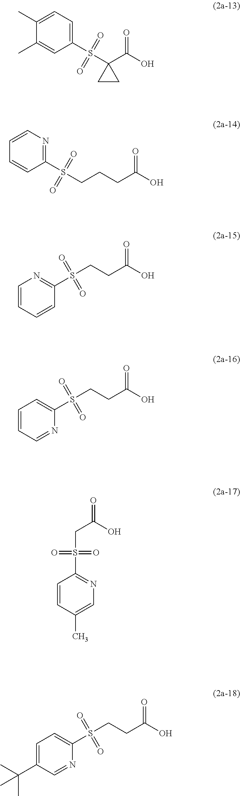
C1(S(C2(C(O)=O)CC2)(=O)=O)=CC=C(C)C(C)=C1.C1(S(CCCC(O)=O)(=O)=O)=NC=CC=C1.C1(S(CCC(O)=O)(=O)=O)=NC=CC=C1.C1(S(CCC(O)=O)(=O)=O)=CC=CC=N1.C1=CC(C)=CN=C1S(CC(=O)O)(=O)=O.C1(S(CCC(O)=O)(=O)=O)=CC=C(C(C)(C)C)C=N1
